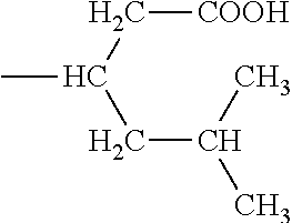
CC(C[COOH])CC(C)C
